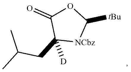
C1(=O)OC([tBu])[NCbz]C1(CC(C)C)[D]
